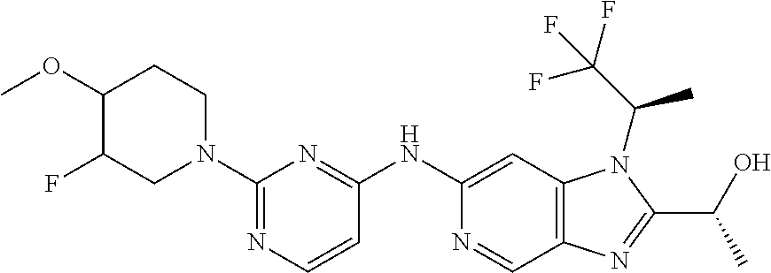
C1(NC2=CC3=C(C=N2)N=C(C(C)O)N3C(C)C(F)(F)F)=NC(N2CCC(OC)C(F)C2)=NC=C1
